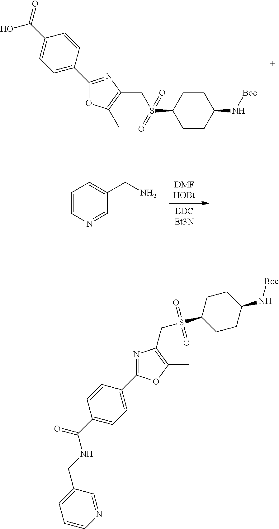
C1CC(S(CC2=C(C)OC(C3=CC=C(C(O)=O)C=C3)=N2)(=O)=O)CCC1N[Boc].C1=CN=CC(CN)=C1.N1=C(C2=CC=C(C(NCC3=CC=CN=C3)=O)C=C2)OC(C)=C1CS(C1CCC(N[Boc])CC1)(=O)=O
